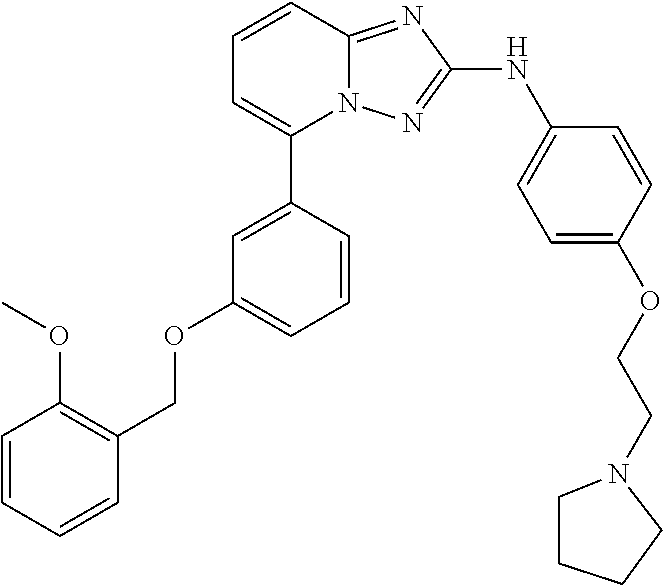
C1=CC2=NC(NC3=CC=C(OCCN4CCCC4)C=C3)=NN2C(C2=CC(OCC3=C(OC)C=CC=C3)=CC=C2)=C1
